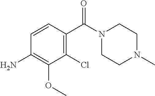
C1(Cl)=C(C(N2CCN(C)CC2)=O)C=CC(N)=C1OC
